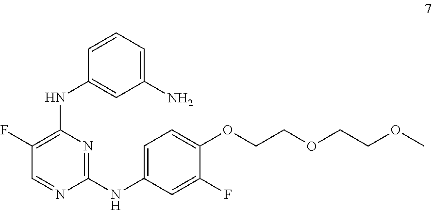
C1=C(NC2=NC(NC3=CC(N)=CC=C3)=C(F)C=N2)C=C(F)C(OCCOCCOC)=C1
